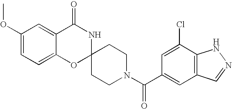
C1(OC)=CC=C2C(=C1)C(=O)NC1(O2)CCN(C(=O)C2=CC3=C(C(Cl)=C2)NN=C3)CC1
